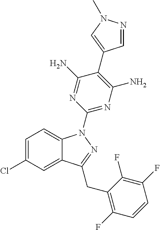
C1=C(Cl)C=C2C(=C1)N(C1=NC(N)=C(C3=CN(C)N=C3)C(N)=N1)N=C2CC1=C(F)C=CC(F)=C1F
